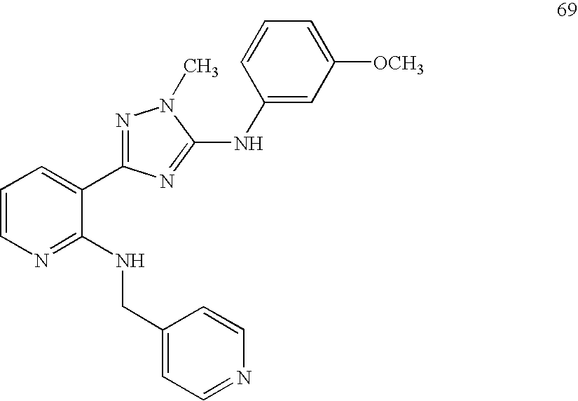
C(NC1=NC=CC=C1C1=NN(C)C(NC2=CC([OCH3])=CC=C2)=N1)C1=CC=NC=C1
